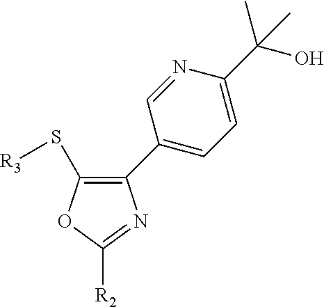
C1(S[R3])=C(C2=CC=C(C(O)(C)C)N=C2)N=C([R2])O1
